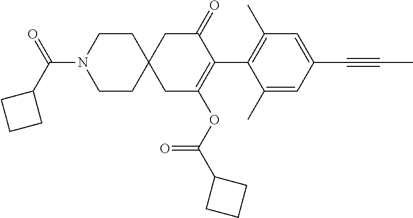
C1(C)=CC(C#CC)=CC(C)=C1C1=C(OC(C2CCC2)=O)CC2(CC1=O)CCN(C(C1CCC1)=O)CC2
